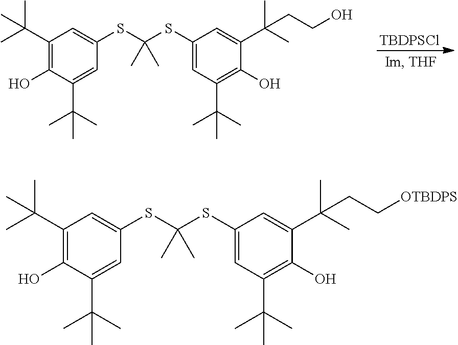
[TBDPSCl].C1(SC(SC2=CC(C(C)(C)C)=C(O)C(C(C)(C)C)=C2)(C)C)=CC(C(C)(C)C)=C(O)C(C(C)(C)CCO)=C1.C1(SC(SC2=CC(C(C)(C)C)=C(O)C(C(C)(C)C)=C2)(C)C)=CC(C(C)(C)C)=C(O)C(C(C)(C)CC[OTBDPS])=C1
